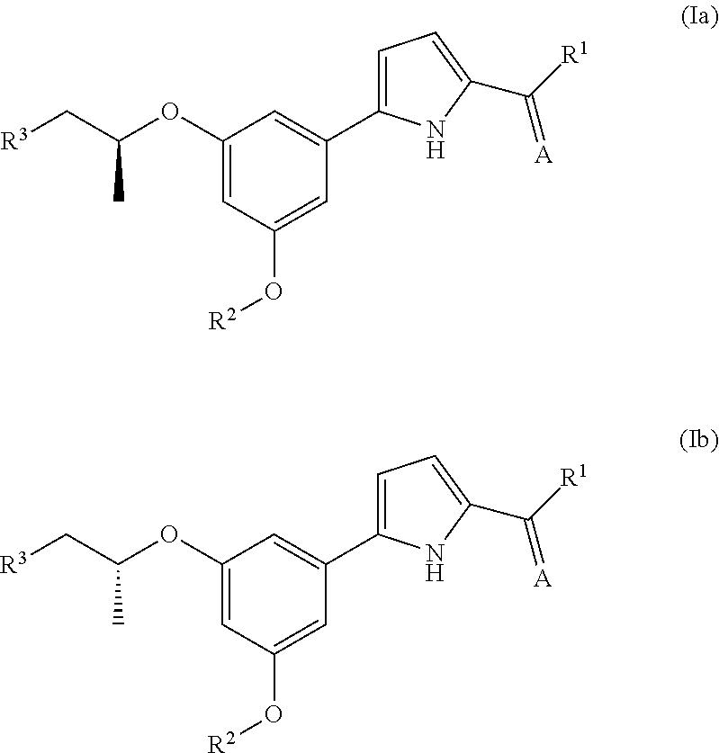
[R3]CC(OC1=CC(O[R2])=CC(C2=CC=C(C([R1])=[A])N2)=C1)C.[R3]CC(OC1=CC(O[R2])=CC(C2=CC=C(C([R1])=[A])N2)=C1)C
